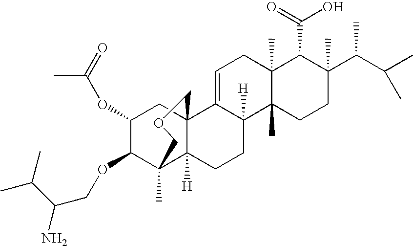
C1=C2C([H])(C3(C)C(C)(C1)C(C(=O)O)C(C(C(C)C)C)(C)CC3)CCC1([H])C3(C)C(OCC(N)C(C)C)C(OC(C)=O)CC21COC3
